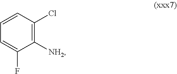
C1([NH2])=C(Cl)C=CC=C1F
